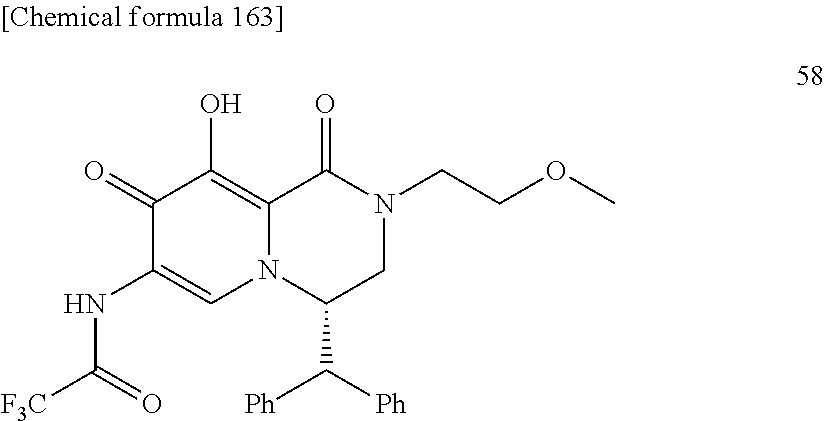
C12=C(O)C(=O)C(NC(=O)[F3C])=CN1C(C([Ph])[Ph])CN(CCOC)C2=O
